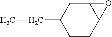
C12CC(CC)CCC1O2
